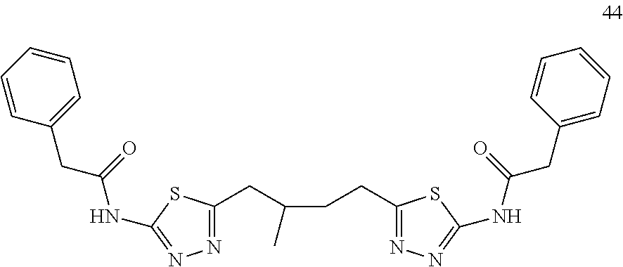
C1=C(CC(NC2=NN=C(CC(CCC3=NN=C(NC(CC4=CC=CC=C4)=O)S3)C)S2)=O)C=CC=C1
